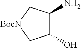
C1(N)C(O)C[BocN]C1
